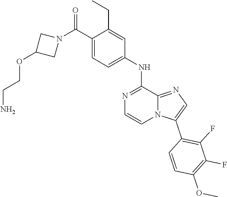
O(C)C1=C(F)C(F)=C(C2=CN=C3N2C=CN=C3NC2=CC=C(C(N3CC(OCCN)C3)=O)C(CC)=C2)C=C1
